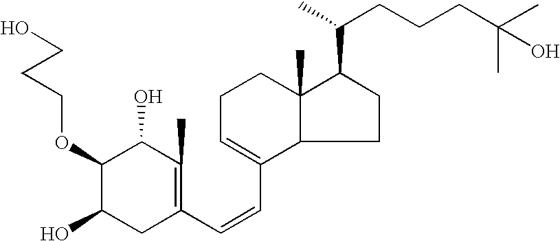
C1(OCCCO)C(O)CC(C=CC2=CCCC3(C)C(C(C)CCCC(C)(O)C)CCC23)=C(C)C1O
